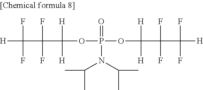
C(C(C(OP(OC(C(C([H])(F)F)(F)F)([H])[H])(=O)N(C(C)C)C(C)C)([H])[H])(F)F)([H])(F)F
